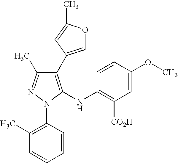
C1(C2=COC(C)=C2)=C(NC2=C([CO2H])C=C(OC)C=C2)N(C2=C(C)C=CC=C2)N=C1C
